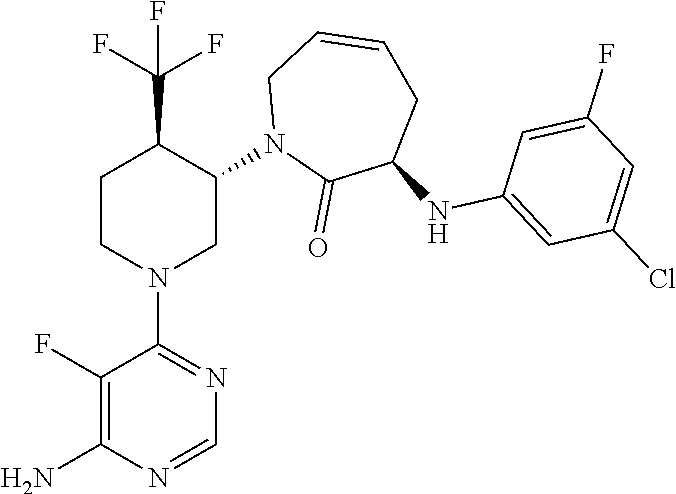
C1(F)=C(N)N=CN=C1N1CC(N2C(=O)C(NC3=CC(Cl)=CC(F)=C3)CC=CC2)C(C(F)(F)F)CC1
